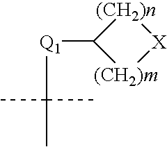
[(CH2)m]1[X][(CH2)n]C1[Q1]C(C)(C)C
